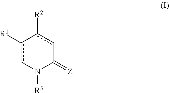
c1([R1])cN([R3])C(=[Z])cc-1[R2]
